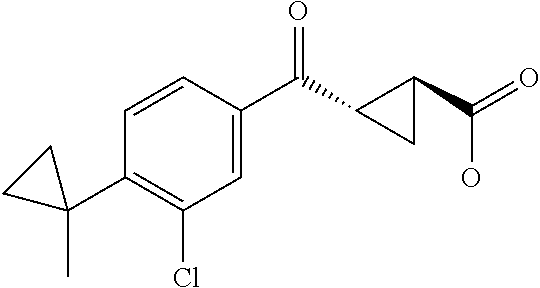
C1(Cl)=C(C2(C)CC2)C=CC(C(=O)C2C(C(O)=O)C2)=C1
